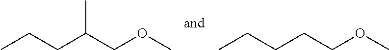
CCCC(COC)C.CCCCCOC
